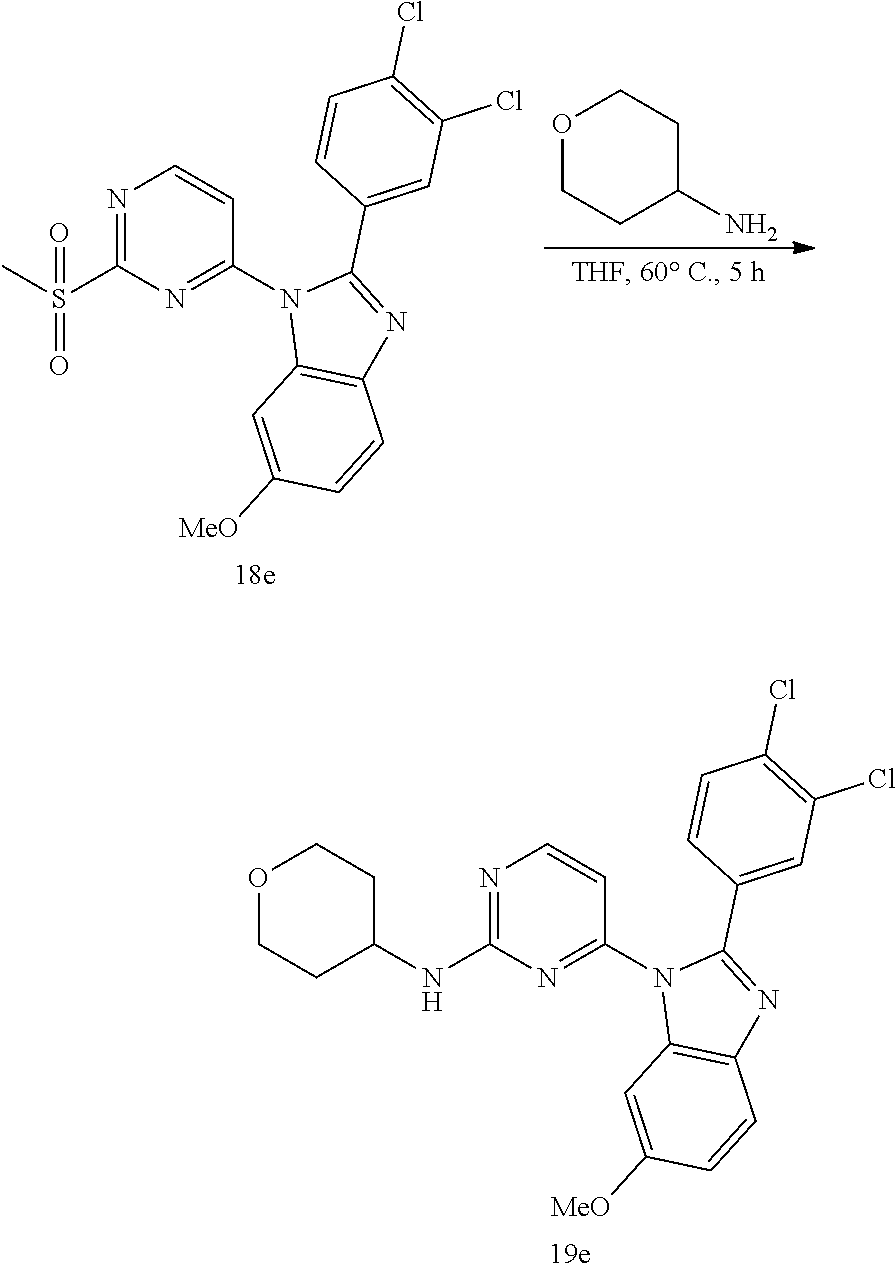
N1=C(S(C)(=O)=O)N=C(N2C3=C(N=C2C2=CC(Cl)=C(Cl)C=C2)C=CC([MeO])=C3)C=C1.O1CCC(N)CC1.N1=C(NC2CCOCC2)N=C(N2C3=C(N=C2C2=CC(Cl)=C(Cl)C=C2)C=CC([MeO])=C3)C=C1
